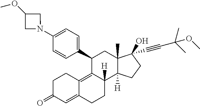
N1(C2=CC=C(C3C4=C5C(=CC(=O)CC5)CCC4([H])C4([H])C(C)(C3)C(O)(C#CC(C)(C)OC)CC4)C=C2)CC(OC)C1
